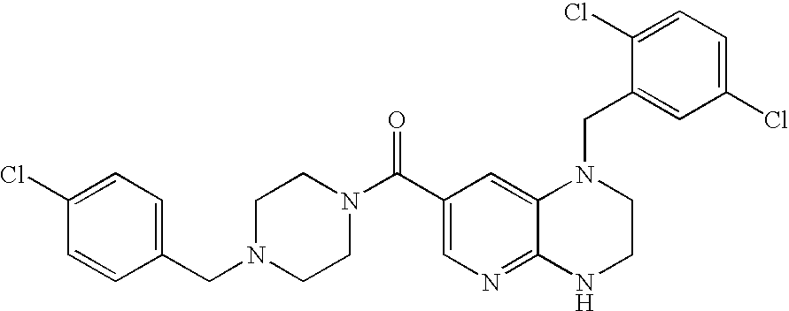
C1(Cl)=CC=C(Cl)C=C1CN1C2=CC(C(=O)N3CCN(CC4=CC=C(Cl)C=C4)CC3)=CN=C2NCC1
